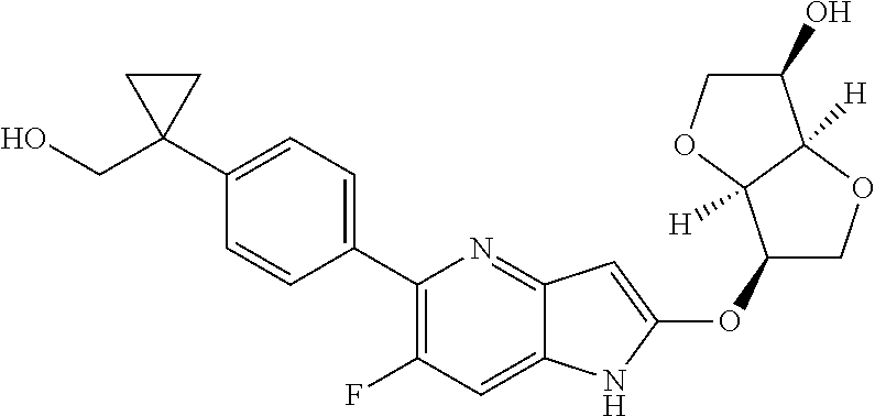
C1(OC2=CC3=NC(C4=CC=C(C5(CO)CC5)C=C4)=C(F)C=C3N2)COC2([H])C1([H])OCC2O
